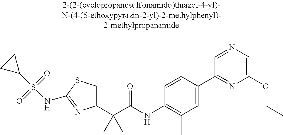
C1(C(C(NC2=C(C)C=C(C3=NC(OCC)=CN=C3)C=C2)=O)(C)C)=CSC(NS(C2CC2)(=O)=O)=N1
